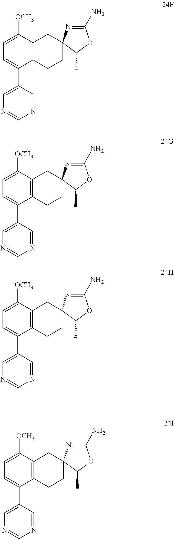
C1=C([OCH3])C2=C(C(C3=CN=CN=C3)=C1)CCC1(C2)N=C(N)OC1C.C1=C([OCH3])C2=C(C(C3=CN=CN=C3)=C1)CCC1(C2)N=C(N)OC1C.C1=C([OCH3])C2=C(C(C3=CN=CN=C3)=C1)CCC1(C2)N=C(N)OC1C.C1=C([OCH3])C2=C(C(C3=CN=CN=C3)=C1)CCC1(C2)N=C(N)OC1C
